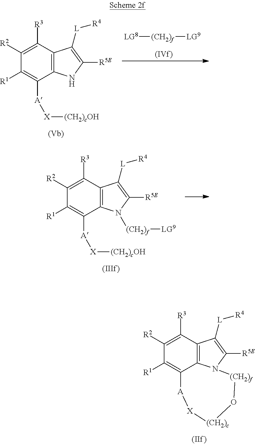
C12=C3C([R3])=C([R2])C([R1])=C1[A][X][(CH2)c]O[(CH2)f]N2C([R5E])=C3[L][R4].C12=C(C([R3])=C([R2])C([R1])=C1[A][X][(CH2)cOH])C([L][R4])=C([R5E])N2.[LG8][(CH2)f][LG9].C12=C(C([R3])=C([R2])C([R1])=C1[A][X][(CH2)cOH])C([L][R4])=C([R5E])N2[(CH2)f][LG9]
